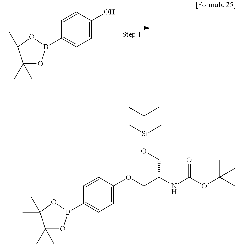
C1=CC(O)=CC=C1B1OC(C)(C)C(C)(C)O1.C1=CC(OCC(NC(OC(C)(C)C)=O)CO[Si](C(C)(C)C)(C)C)=CC=C1B1OC(C)(C)C(C)(C)O1
